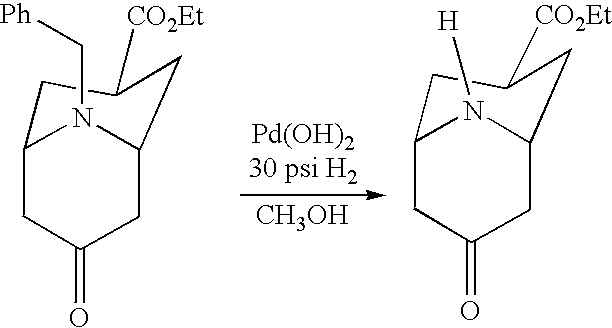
C1C2CC([CO2Et])CC(CC1=O)N2C[Ph].[CH3OH].C1C2CC([CO2Et])CC(CC1=O)N2[H]
